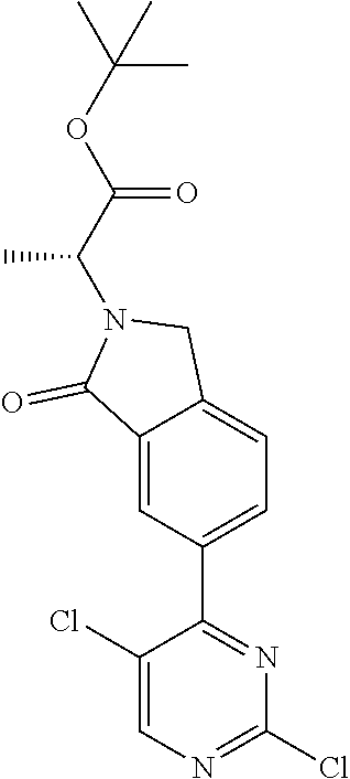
C1(Cl)=CN=C(Cl)N=C1C1=CC=C2C(=C1)C(=O)N(C(C(OC(C)(C)C)=O)C)C2
